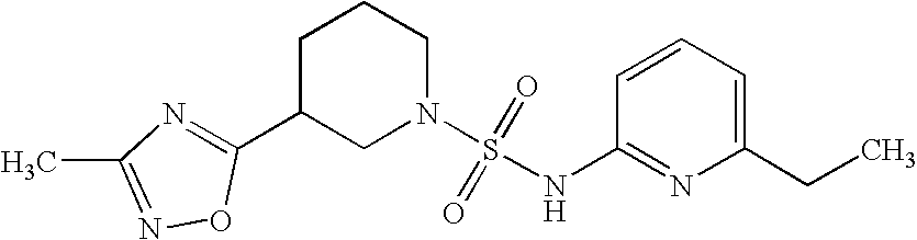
C1C(C2=NC(C)=NO2)CN(S(=O)(=O)NC2=NC(CC)=CC=C2)CC1
